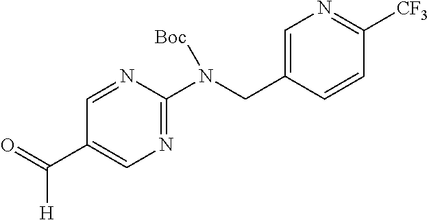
N1=CC(C(=O)[H])=CN=C1N(CC1=CN=C([CF3])C=C1)[Boc]
